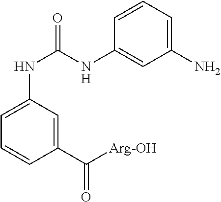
C1(C([Arg-OH])=O)=CC(NC(NC2=CC(N)=CC=C2)=O)=CC=C1
